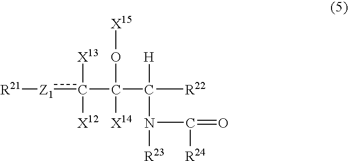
[R21][Z1]c(C(C([R22])([H])N(C([R24])=O)[R23])(O[X15])[X14])([X13])[X12]
